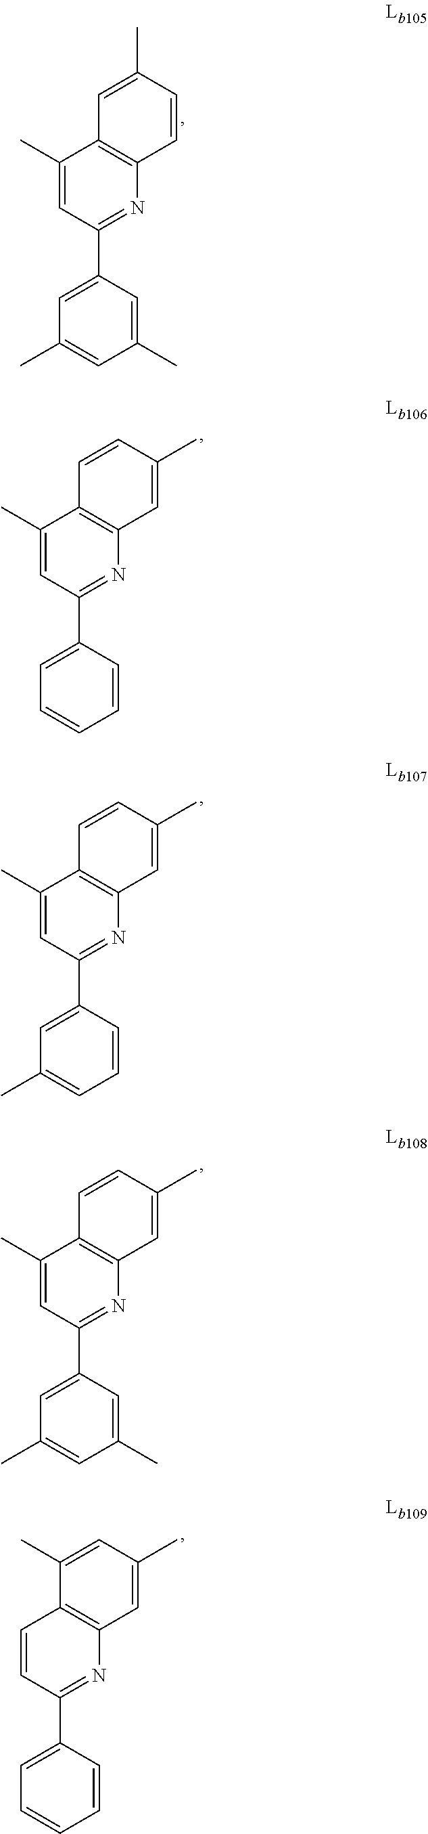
C1(C)=CC(C2=CC(C)=CC(C)=C2)=NC2=C1C=C(C)C=C2.C1(C)=CC(C2=CC=CC=C2)=NC2=C1C=CC(C)=C2.C1(C)=CC(C2=CC(C)=CC=C2)=NC2=C1C=CC(C)=C2.C1(C)=CC(C2=CC(C)=CC(C)=C2)=NC2=C1C=CC(C)=C2.C1=CC(C2=CC=CC=C2)=NC2=C1C(C)=CC(C)=C2
